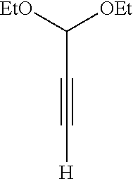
C(C#C[H])([OEt])[EtO]
